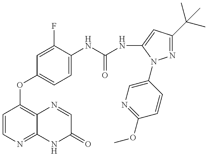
C1=CN=C2C(=C1OC1=CC=C(NC(=O)NC3=CC(C(C)(C)C)=NN3C3=CN=C(OC)C=C3)C(F)=C1)N=CC(=O)N2
